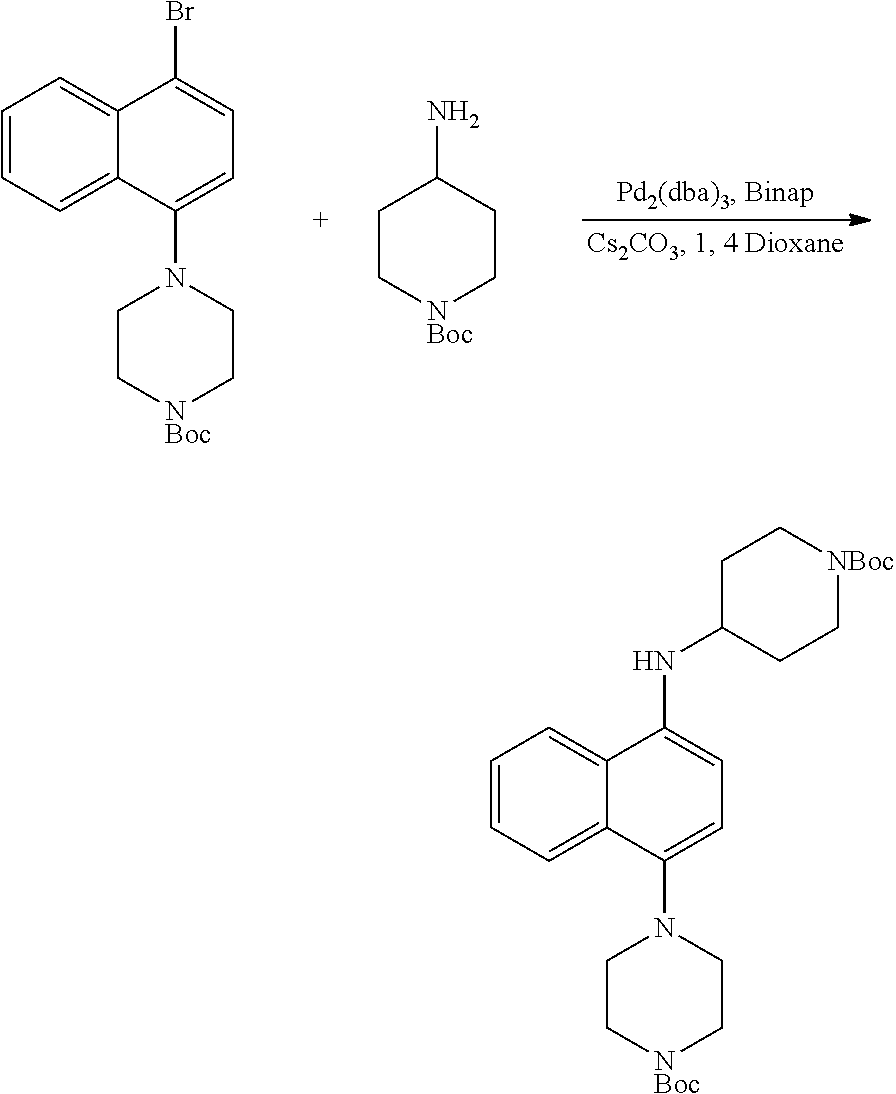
C1=CC=C2C(=C1)C(Br)=CC=C2N1CC[NBoc]CC1.C1C[NBoc]CCC1N.C1=CC=C2C(=C1)C(NC1CC[NBoc]CC1)=CC=C2N1CC[NBoc]CC1
